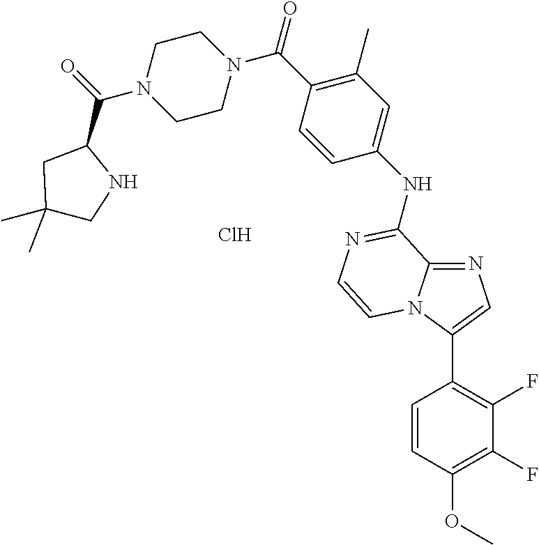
C1CN(C(C2CC(C)(C)CN2)=O)CCN1C(C1=C(C)C=C(NC2=NC=CN3C(C4=C(F)C(F)=C(OC)C=C4)=CN=C32)C=C1)=O.Cl
